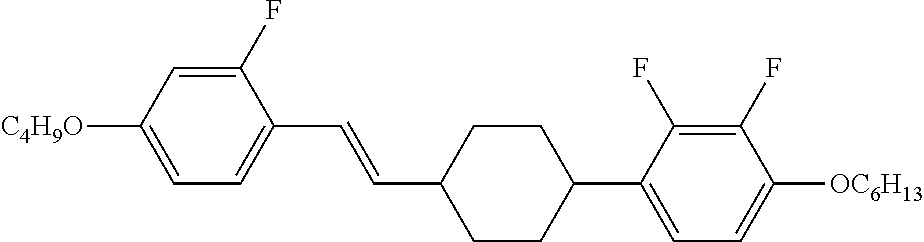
C1(F)=CC([C4H9O])=CC=C1C=CC1CCC(C2=CC=C([OC6H13])C(F)=C2F)CC1
